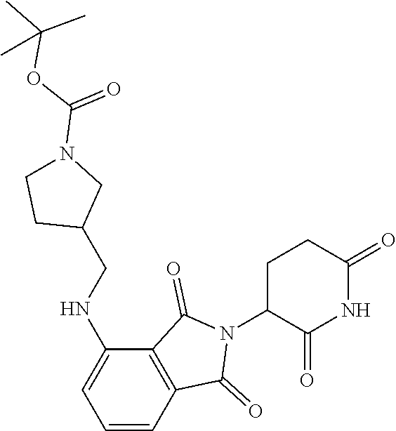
C1C(N2C(=O)C3=C(C2=O)C=CC=C3NCC2CN(C(OC(C)(C)C)=O)CC2)C(=O)NC(=O)C1
